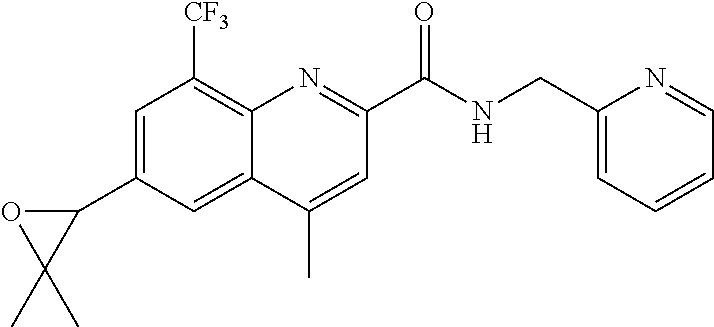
C12=C([CF3])C=C(C3OC3(C)C)C=C1C(C)=CC(C(NCC1=CC=CC=N1)=O)=N2
